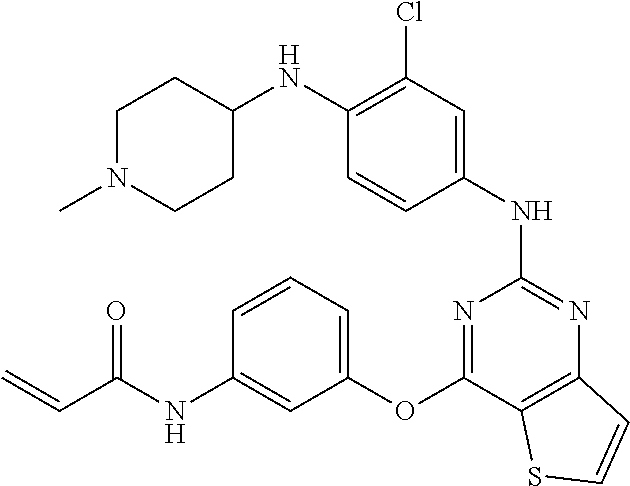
N(C1=C(Cl)C=C(NC2=NC3=C(C(OC4=CC=CC(NC(C=C)=O)=C4)=N2)SC=C3)C=C1)C1CCN(C)CC1
